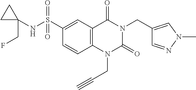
C1=CC2=C(C=C1S(NC1(CF)CC1)(=O)=O)C(=O)N(CC1=CN(C)N=C1)C(=O)N2CC#C
